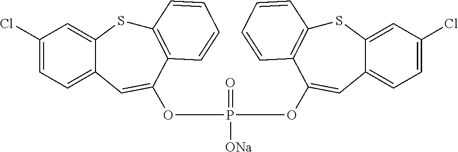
S1C2=CC(Cl)=CC=C2C=C(OP([ONa])(=O)OC2=CC3=CC=C(Cl)C=C3SC3=C2C=CC=C3)C2=C1C=CC=C2
